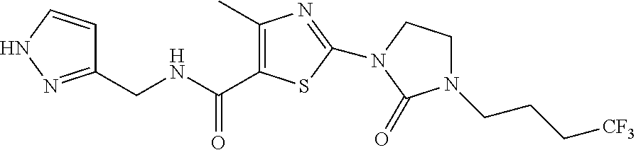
C1(CNC(=O)C2=C(C)N=C(N3CCN(CCC[CF3])C3=O)S2)=NNC=C1
